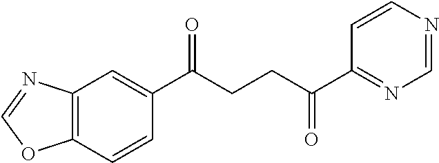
C1(C(CCC(C2=NC=NC=C2)=O)=O)=CC2=C(C=C1)OC=N2
